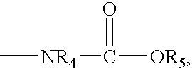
C[NR4]C(=O)[OR5]
